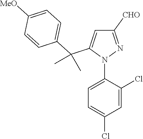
N1(C2=CC=C(Cl)C=C2Cl)N=C([CHO])C=C1C(C1=CC=C([MeO])C=C1)(C)C
